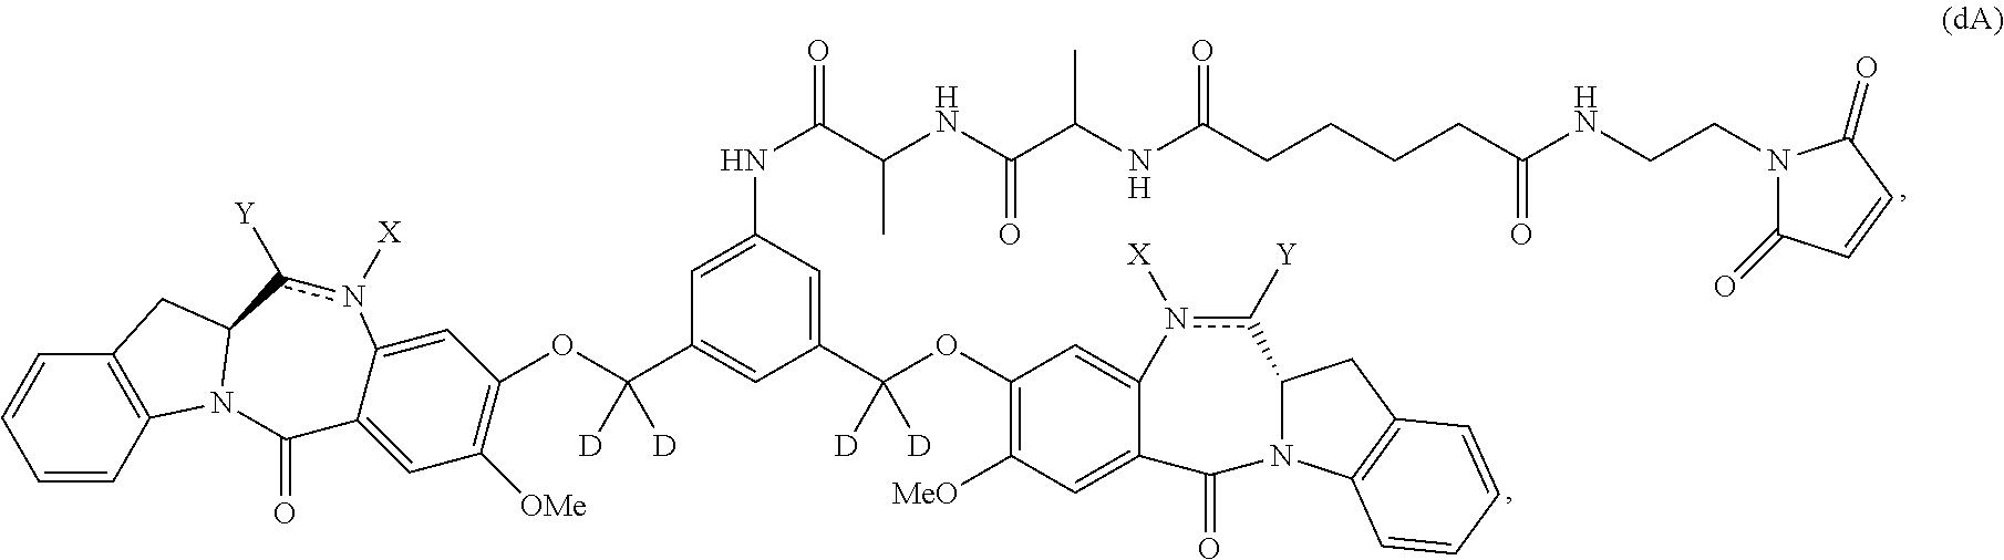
C1=CC2=C(C=C1)CC1N2C(=O)C2=CC([OMe])=C(OC(C3=CC(C(OC4=C([MeO])C=C5C(=C4)n([X])c([Y])C4N(C5=O)C5=C(C4)C=CC=C5)([D])[D])=CC(NC(C(NC(C(NC(CCCCC(NCCN4C(=O)C=CC4=O)=O)=O)C)=O)C)=O)=C3)([D])[D])C=C2n([X])c1[Y]
